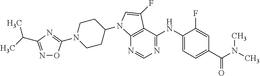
N1=CN=C(NC2=CC=C(C(N(C)C)=O)C=C2F)C2=C1N(C1CCN(C3=NC(C(C)C)=NO3)CC1)C=C2F
